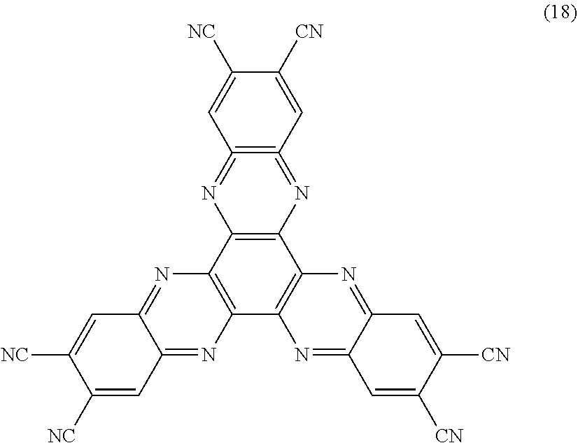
C1([NC])=CC2=NC3=C(N=C2C=C1[NC])C1=C(C2=C3N=C3=C(=N2)C=C([CN])C([NC])=C3)N=C2C(=N1)C=C([CN])C([CN])=C2
